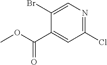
C1(C(OC)=O)=CC(Cl)=NC=C1Br
